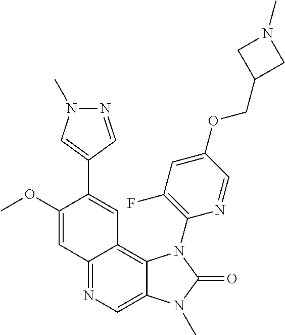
C12=NC=C3C(=C1C=C(C1=CN(C)N=C1)C(OC)=C2)N(C1=C(F)C=C(OCC2CN(C)C2)C=N1)C(=O)N3C
